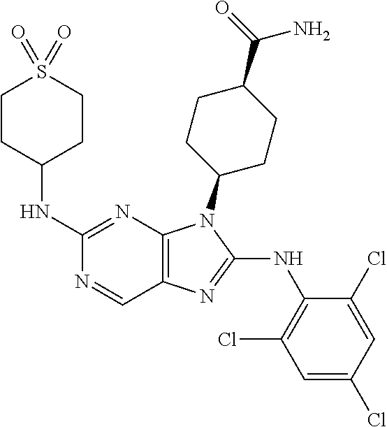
C1(NC2CCS(=O)(=O)CC2)=NC2=C(C=N1)N=C(NC1=C(Cl)C=C(Cl)C=C1Cl)N2C1CCC(C(=O)N)CC1
